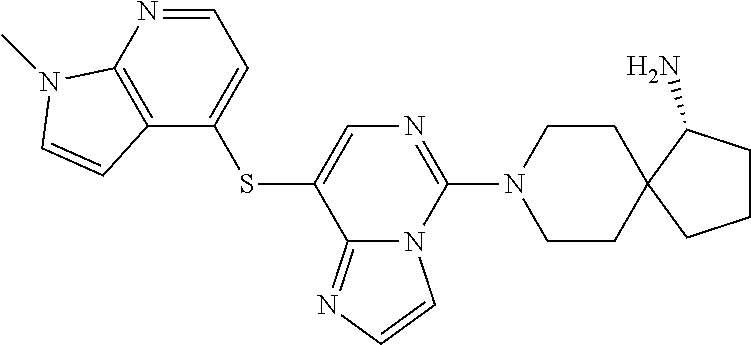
C12=NC=CN1C(N1CCC3(CC1)C(N)CCC3)=NC=C2SC1=CC=NC2=C1C=CN2C
